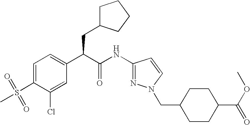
C1=C(S(=O)(C)=O)C(Cl)=CC(C(C(NC2=NN(CC3CCC(C(OC)=O)CC3)C=C2)=O)CC2CCCC2)=C1
